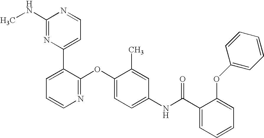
C1(NC)=NC(C2=CC=CN=C2OC2=CC=C(NC(C3=CC=CC=C3OC3=CC=CC=C3)=O)C=C2C)=CC=N1
